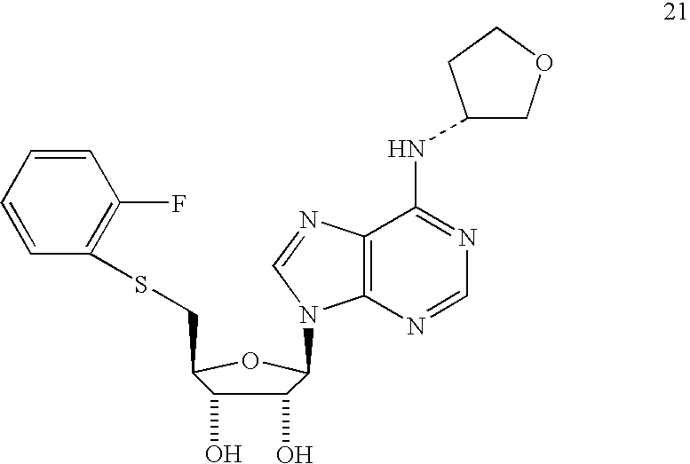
C1(O)C(O)C(CSC2=C(F)C=CC=C2)OC1N1C2=C(N=C1)C(NC1COCC1)=NC=N2
